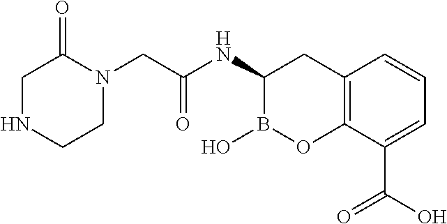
C1NCCN(CC(NC2B(O)OC3=C(C2)C=CC=C3C(O)=O)=O)C1=O
